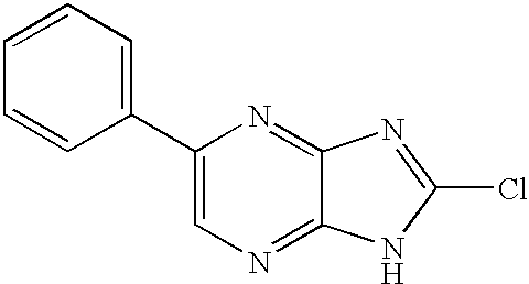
C1=CC=C(C2=CN=C3C(=N2)N=C(Cl)N3)C=C1
